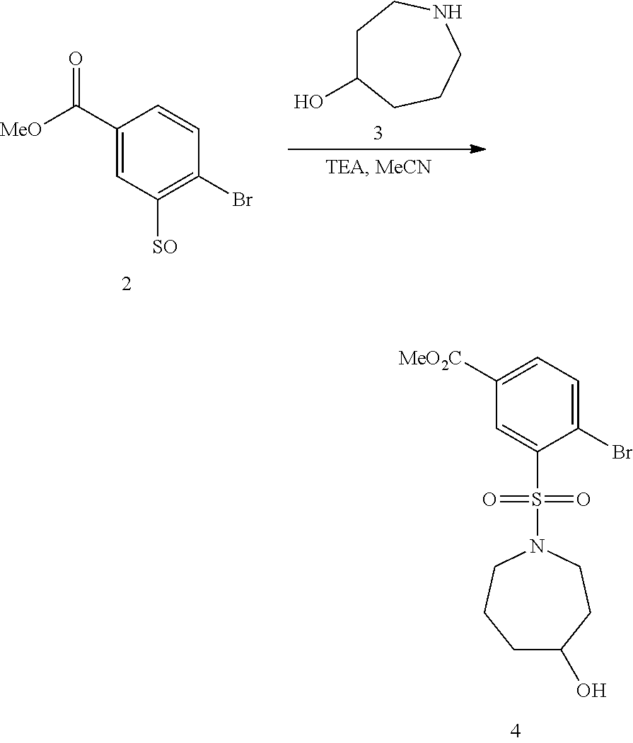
[MeO2C]C1=CC=C(Br)C(S(=O)(=O)N2CCC(O)CCC2)=C1.C1(C([MeO])=O)=CC([SO])=C(Br)C=C1.C1C(O)CCCNC1
